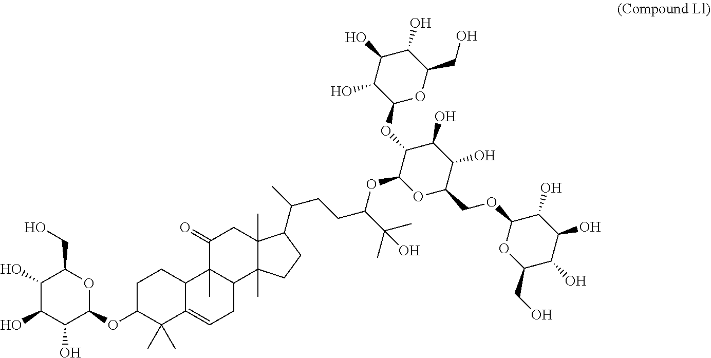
C(O)(C)(C)C(OC1OC(COC2C(O)C(O)C(O)C(CO)O2)C(O)C(O)C1OC1OC(CO)C(O)C(O)C1O)CCC(C1C2(C)C(C)(CC1)C1C(C)(C(=O)C2)C2C(=CC1)C(C)(C)C(OC1OC(CO)C(O)C(O)C1O)CC2)C
